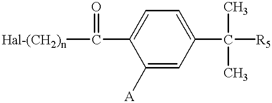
C1([A])=CC(C(C)(C)[R5])=CC=C1C(=O)[Hal-(CH2)n]
